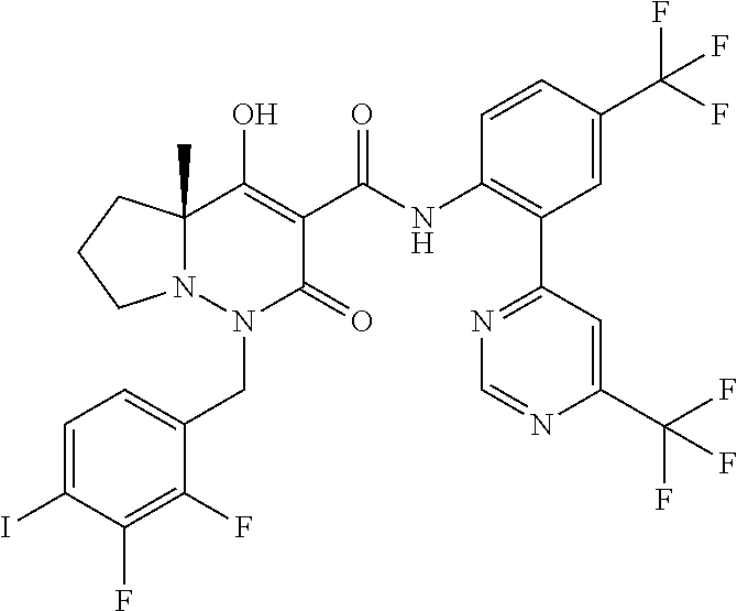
C1=C(I)C(F)=C(F)C(CN2C(=O)C(C(NC3=C(C4=NC=NC(C(F)(F)F)=C4)C=C(C(F)(F)F)C=C3)=O)=C(O)C3(C)N2CCC3)=C1
